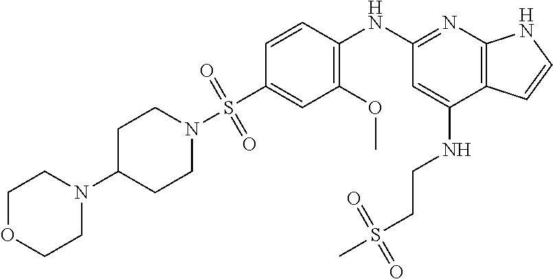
C1(S(=O)(=O)N2CCC(N3CCOCC3)CC2)=CC(OC)=C(NC2=NC3=C(C(NCCS(C)(=O)=O)=C2)C=CN3)C=C1
